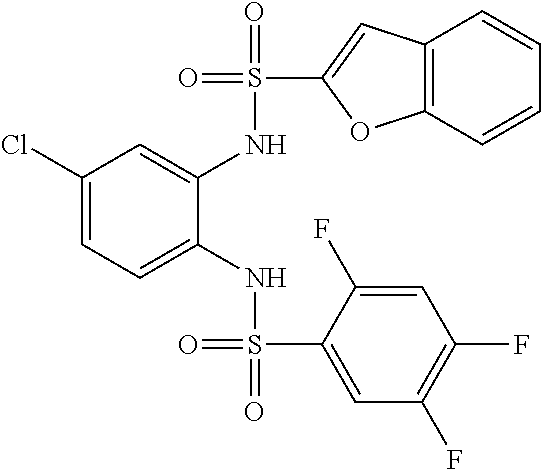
C1(Cl)=CC=C(NS(=O)(=O)C2=CC(F)=C(F)C=C2F)C(NS(=O)(C2=CC3=C(O2)C=CC=C3)=O)=C1
